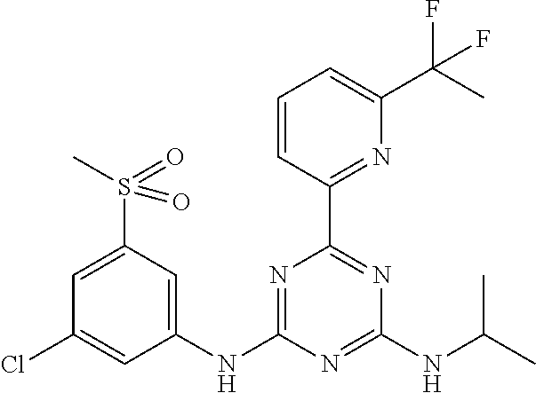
C1(NC2=NC(C3=NC(C(C)(F)F)=CC=C3)=NC(NC(C)C)=N2)=CC(S(=O)(C)=O)=CC(Cl)=C1
